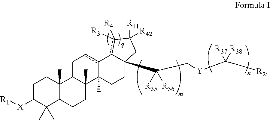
C1C([X][R1])C(C)(C)C2C(C)(C1)C1C(C)(CC2)C2(C)c(cC1)-c1c([R3])([R4])C([R41])([R42])CC1(C(C[Y]C([R2])([R37])[R38])([R35])[R36])CC2
